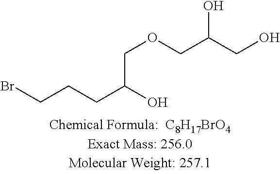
C(CCC(O)COCC(CO)O)Br
